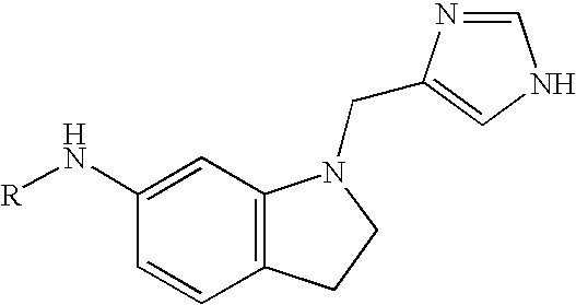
C1(N[R])=CC2=C(C=C1)CCN2CC1=CNC=N1
